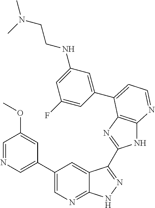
C1(C2=CN=CC(OC)=C2)=CN=C2C(=C1)C(C1=NC3=C(N1)N=CC=C3C1=CC(NCCN(C)C)=CC(F)=C1)=NN2
